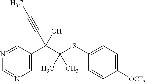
C1=C(C(C(SC2=CC=C([OCF3])C=C2)(C)C)(C#CC)O)C=NC=N1
